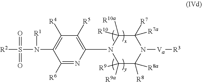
C1([R6])=NC(N2C([R9a])([R9])C([R8])([R8a])N([Va][R3])C([R7])([R7a])C2([R10a])[R10])=C([R5])C([R4])=C1N(S([R2])(=O)=O)[R1]
